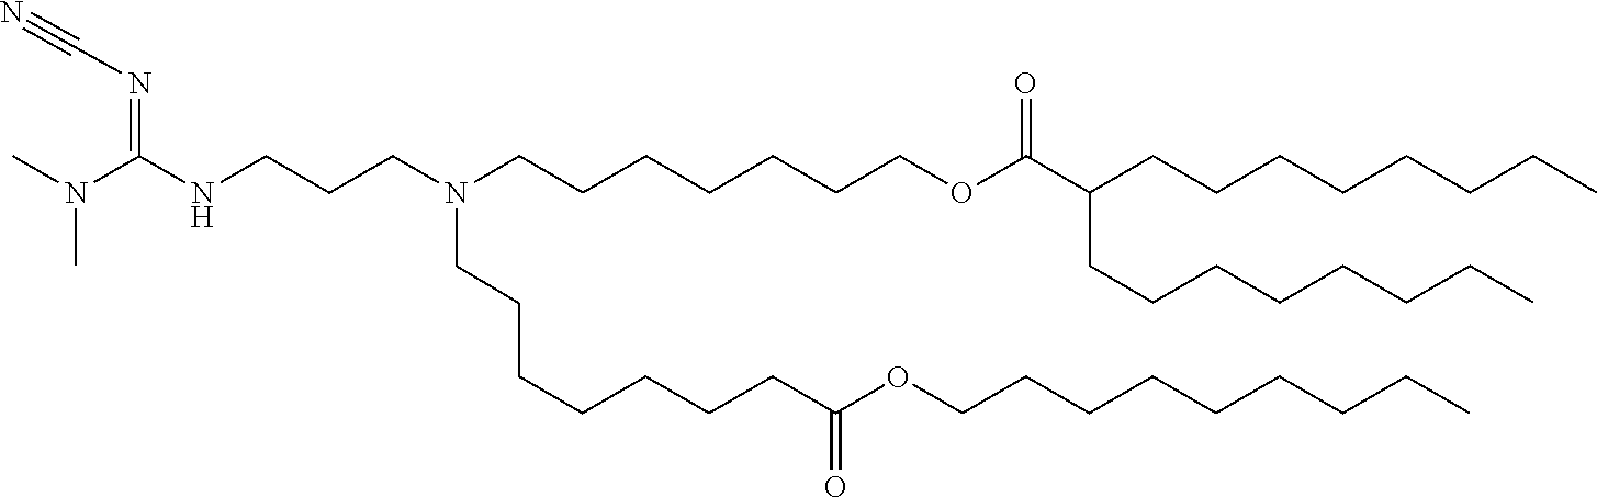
C(CCCOC(C(CCCCCCCC)CCCCCCCC)=O)CCCN(CCCCCCCC(OCCCCCCCCC)=O)CCCNC(N(C)C)=NC#N
